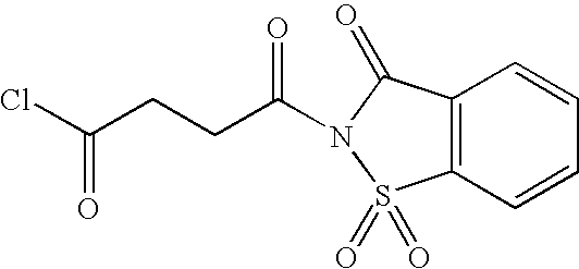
C(CC(=O)N1S(=O)(=O)C2=C(C1=O)C=CC=C2)C(Cl)=O
